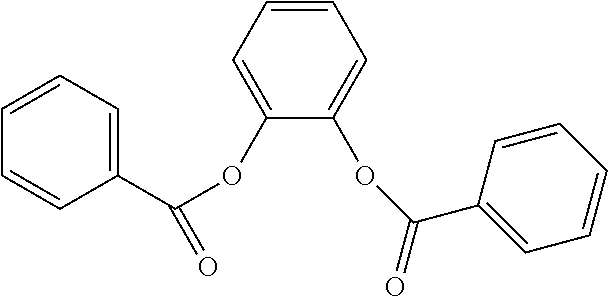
C1=CC=C(OC(C2=CC=CC=C2)=O)C(OC(C2=CC=CC=C2)=O)=C1
